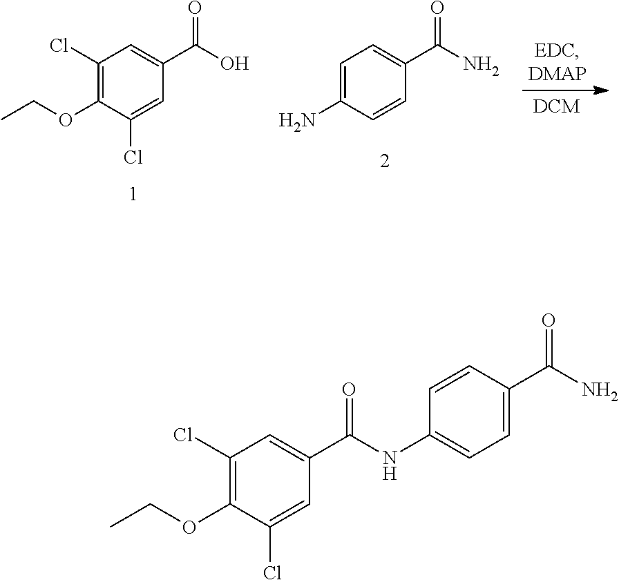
C1=C(N)C=CC(C(=O)N)=C1.C1(Cl)=C(OCC)C(Cl)=CC(C(=O)O)=C1.C1(Cl)=C(OCC)C(Cl)=CC(C(NC2=CC=C(C(N)=O)C=C2)=O)=C1
